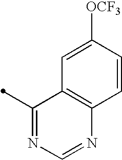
C1=CC([OCF3])=CC2=C1N=CN=C2C
